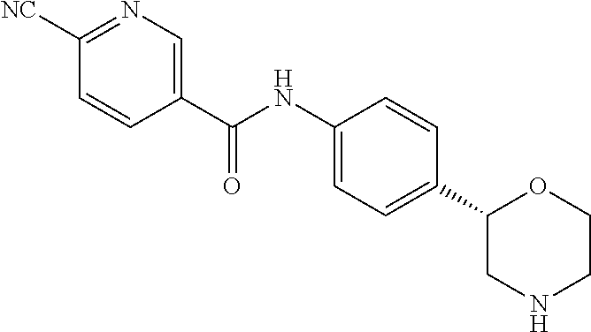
C1([NC])=NC=C(C(NC2=CC=C(C3CNCCO3)C=C2)=O)C=C1
